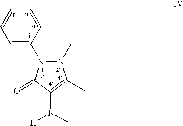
C1(N2N(C)C(C)=C(N(C)[H])C2=O)=CC=CC=C1
